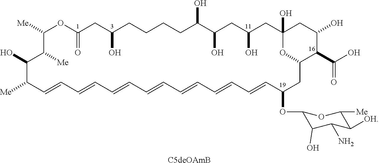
C1([Me])OC(=O)CC(O)CCCCC(O)C(O)CC(O)CC2(O)CC(O)C(C(O)=O)C(CC(OC3C(O)C(N)C([OH])C([Me])O3)C=CC=CC=CC=CC=CC=CC=CC([Me])C(O)C1[Me])O2.[C5deOAmB]
